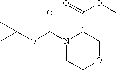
O=C(OC)C1N(C(OC(C)(C)C)=O)CCOC1
